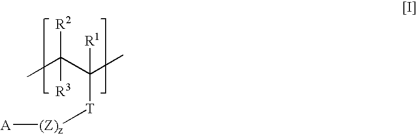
CC(C(C)([R1])[T][(Z)z][A])([R2])[R3]
